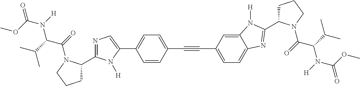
C1=CC(C#CC2=CC=C3C(=C2)N([H])C(C2CCCN2C(=O)C(C(C)C)N(C(=O)OC)[H])=N3)=CC=C1C1=CN=C(C2CCCN2C(=O)C(C(C)C)N(C(=O)OC)[H])N1[H]
